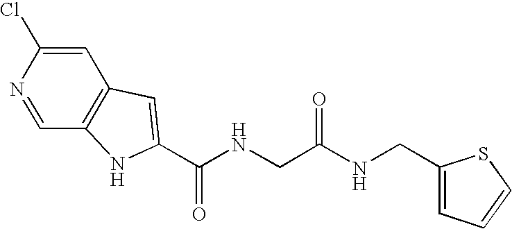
C1=C(Cl)N=CC2=C1C=C(C(NCC(NCC1=CC=CS1)=O)=O)N2
